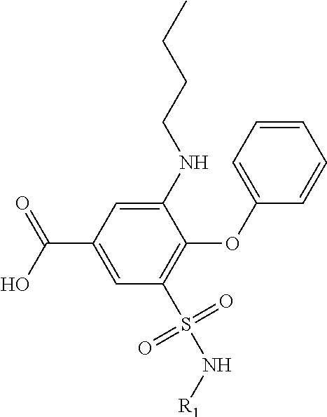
C1=CC=C(OC2=C(S(N[R1])(=O)=O)C=C(C(=O)O)C=C2NCCCC)C=C1
